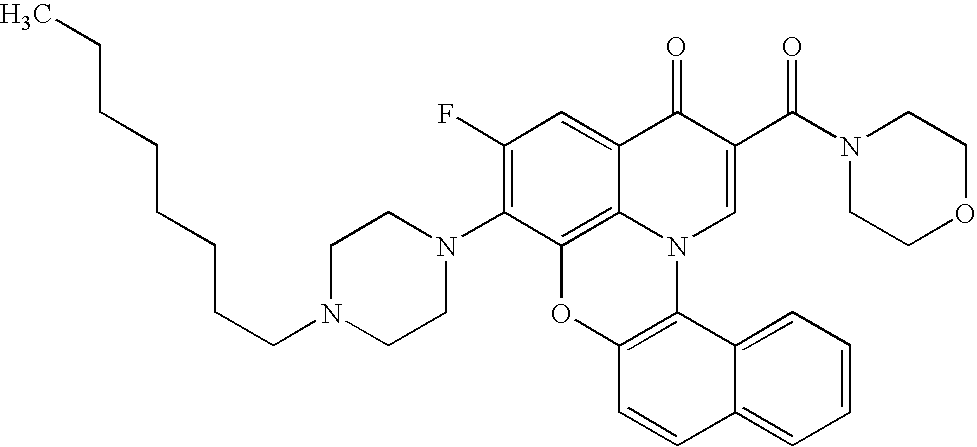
C1(N2CCN(CCCCCCCC)CC2)=C(F)C=C2C3=C1OC1=C(N3C=C(C(N3CCOCC3)=O)C2=O)C2=CC=CC=C2C=C1
